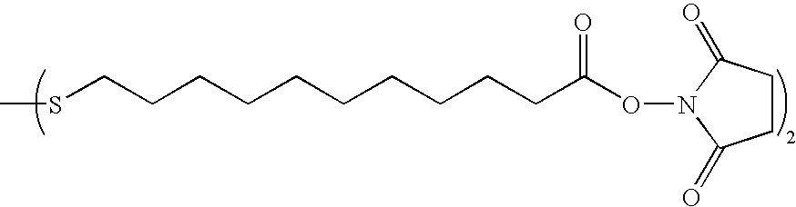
S(CCCCCCCCCCC(ON1C(=O)CCC1=O)=O)C
